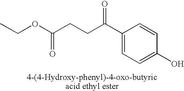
CCOC(CCC(C1=CC=C(O)C=C1)=O)=O
